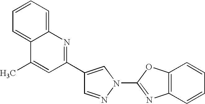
C1=NN(C2=NC3=C(O2)C=CC=C3)C=C1C1=NC2=CC=CC=C2C(C)=C1
